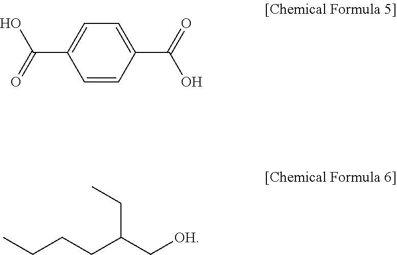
C1(C(O)=O)=CC=C(C(=O)O)C=C1.CCCCC(C[OH])CC
